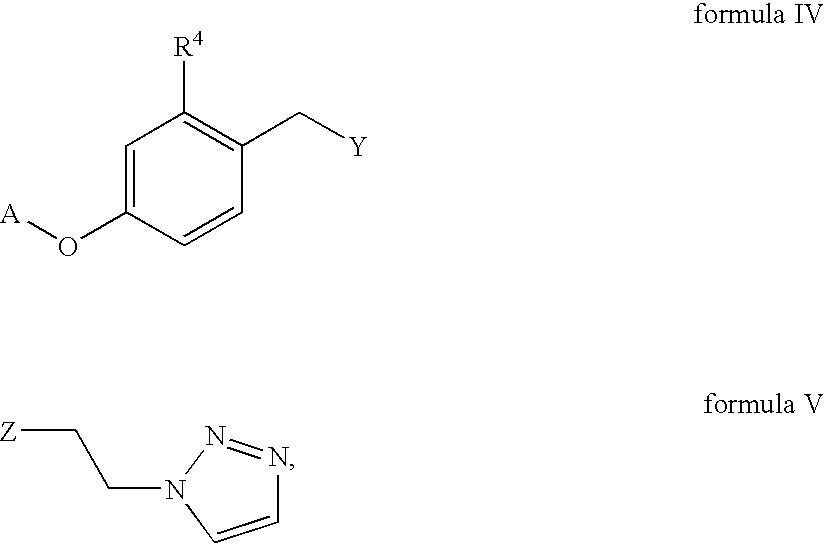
C1=C(O[A])C=CC(C[Y])=C1[R4].[Z]CCN1C=CN=N1
